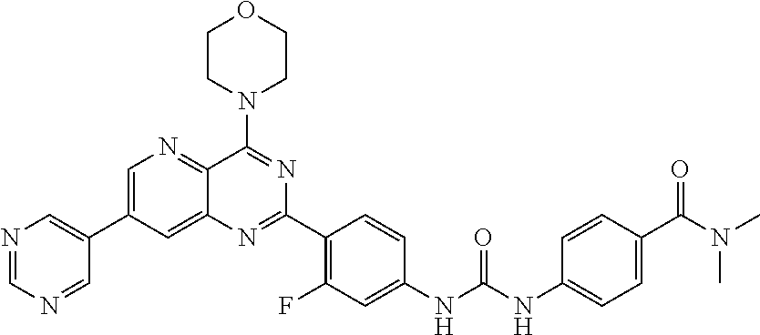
C1=C(C2=CN=CN=C2)C=C2C(=N1)C(N1CCOCC1)=NC(C1=C(F)C=C(NC(NC3=CC=C(C(N(C)C)=O)C=C3)=O)C=C1)=N2
